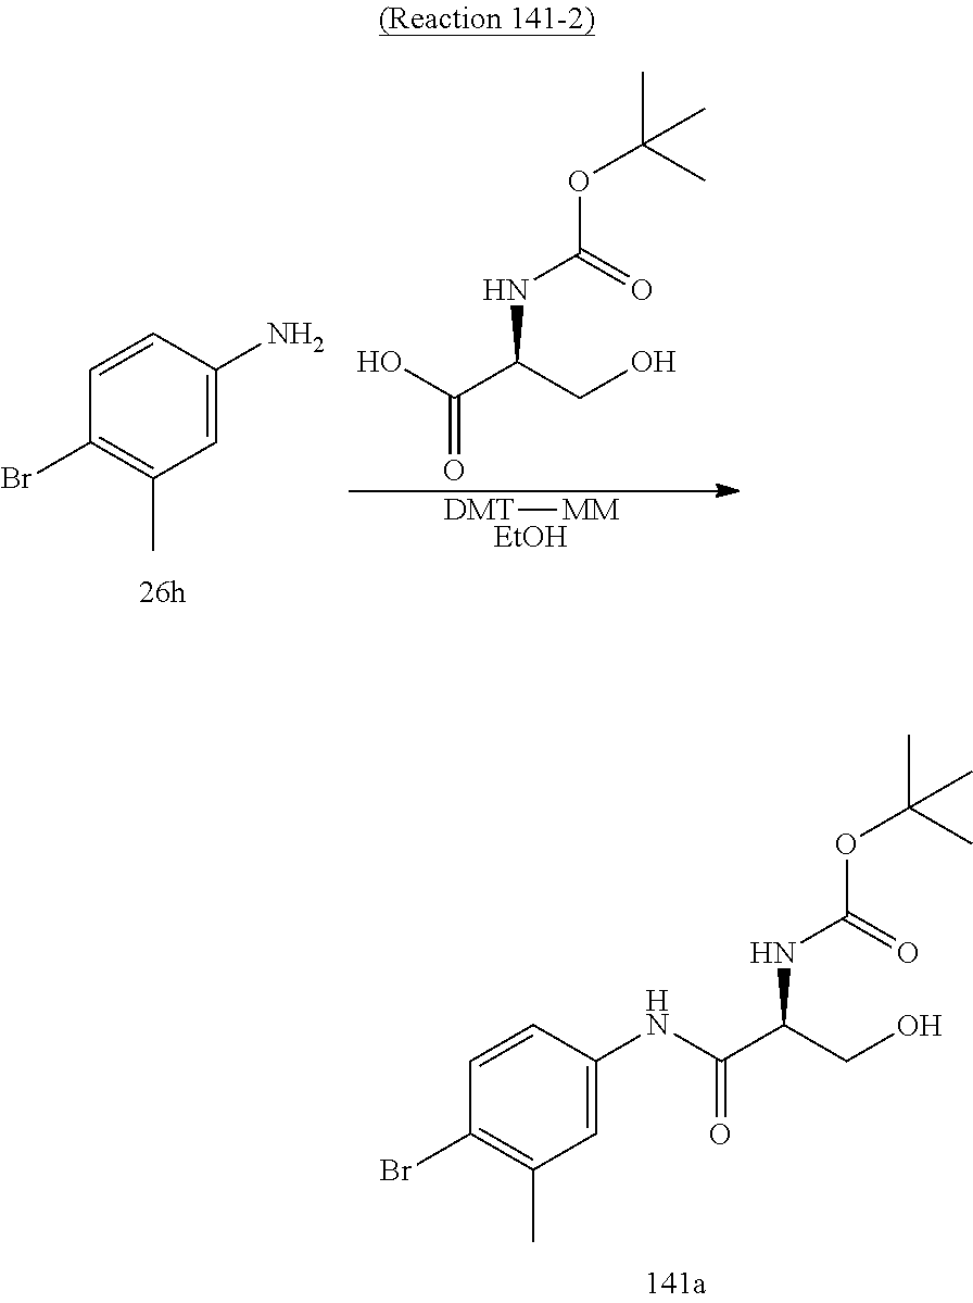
N(C(C(CO)NC(OC(C)(C)C)=O)=O)C1=CC(C)=C(Br)C=C1.C1=CC(N)=CC(C)=C1Br.[DMT][MM].[EtOH].OC(C(CO)NC(OC(C)(C)C)=O)=O
